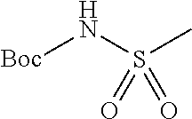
[Boc]NS(C)(=O)=O
